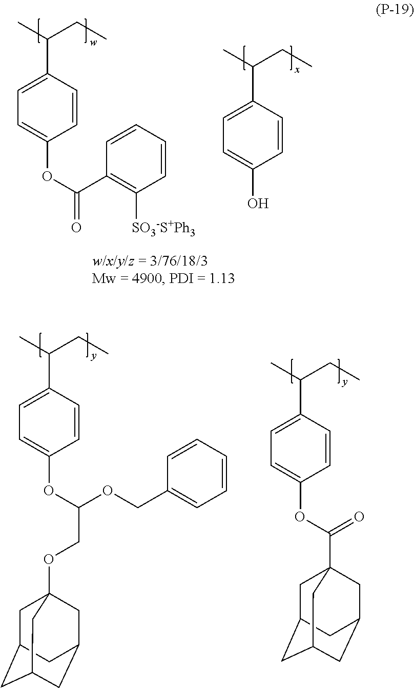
C1=CC(C(C)CC)=CC=C1OC(C1=C([SO3-S+Ph3])C=CC=C1)=O.C1=CC(C(C)CC)=CC=C1O.C1=CC(C(C)CC)=CC=C1OC(OCC1=CC=CC=C1)COC12CC3CC(CC(C1)C3)C2.C1=CC(C(C)CC)=CC=C1OC(=O)C12CC3CC(CC(C1)C3)C2
